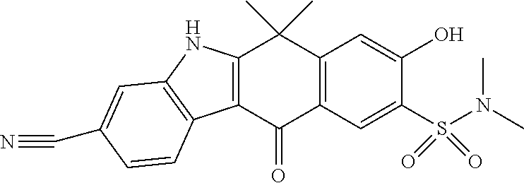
C12=C(C(=O)C3=C(C1(C)C)C=C(O)C(S(N(C)C)(=O)=O)=C3)C1=C(N2)C=C(C#N)C=C1
